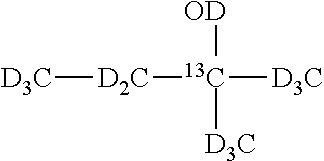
[13C]([D2C][D3C])([OD])([D3C])[D3C]
